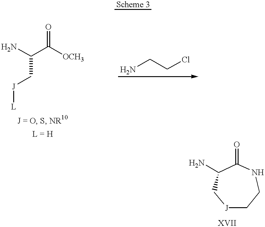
NC(C([OCH3])=O)C[J][L].NCCCl.[J]1CCNC(=O)C(N)C1
